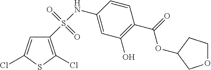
C1(NS(=O)(=O)C2=C(Cl)SC(Cl)=C2)=CC(O)=C(C(OC2CCOC2)=O)C=C1
